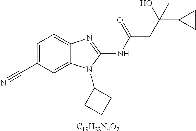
[C19H22N4O2].C1=C(C#N)C=C2C(=C1)N=C(NC(=O)CC(C1CC1)(O)C)N2C1CCC1
